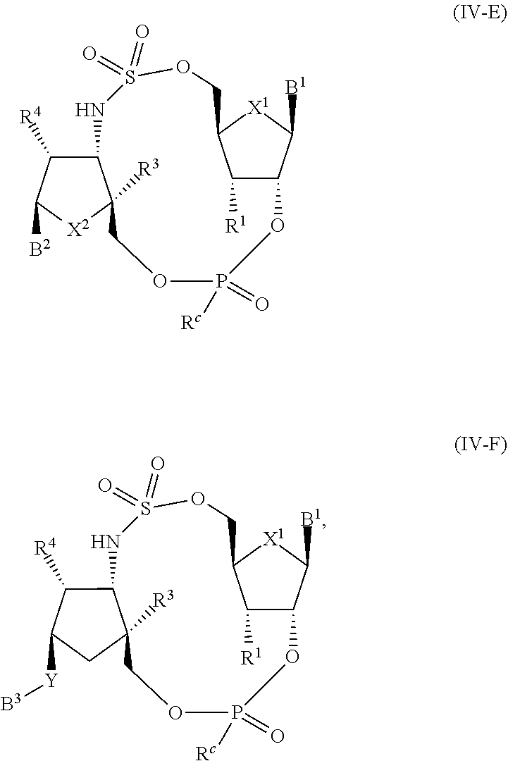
C1([R1])C2OP(=O)([Rc])OCC3([R3])C(NS(=O)(=O)OCC1[X1]C2[B1])C([R4])C([B2])[X2]3.C1([R1])C2OP(=O)([Rc])OCC3([R3])C(NS(=O)(=O)OCC1[X1]C2[B1])C([R4])C([Y][B3])C3
